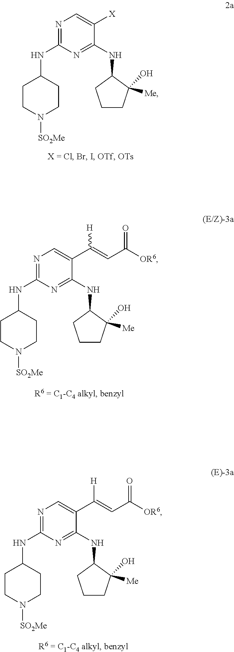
N1=C(NC2CCN([SO2Me])CC2)N=C(NC2CCCC2([Me])O)C([X])=C1.N1=C(NC2CCN([SO2Me])CC2)N=C(NC2CCCC2([Me])O)C(C(=CC([OR6])=O)[H])=C1.N1=C(NC2CCN([SO2Me])CC2)N=C(NC2CCCC2([Me])O)C(C(=CC([OR6])=O)[H])=C1
